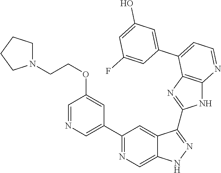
C1(C2=NC=C3C(=C2)C(C2=NC4=C(N2)N=CC=C4C2=CC(O)=CC(F)=C2)=NN3)=CN=CC(OCCN2CCCC2)=C1
